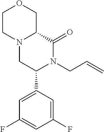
C1=C(C2CN3CCOCC3C(=O)N2CC=C)C=C(F)C=C1F
